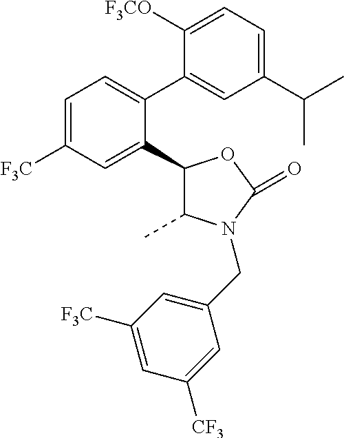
C1([F3CO])=CC=C(C(C)C)C=C1C1=CC=C([F3C])C=C1C1C(C)N(CC2=CC([F3C])=CC([CF3])=C2)C(=O)O1
